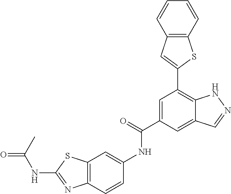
C1=C(C(=O)NC2=CC3=C(C=C2)N=C(NC(=O)C)S3)C=C2C(=C1C1=CC3=C(S1)C=CC=C3)NN=C2
